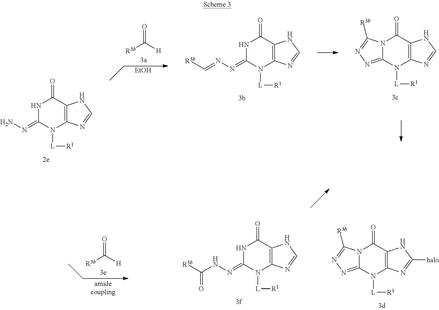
N1C(=NN=C[R3b])N([L][R1])C2=C(C1=O)NC=N2.[R3b]C([H])=O.[EtOH].N12C(=NN=C1[R3b])N([L][R1])C1=C(C2=O)NC=N1.N1C(=NN)N([L][R1])C2=C(C1=O)NC=N2.[R3b]C([H])=O.N1C(=NNC([R3b])=O)N([L][R1])C2=C(C1=O)NC=N2.N12C(=NN=C1[R3b])N([L][R1])C1=C(C2=O)NC([halo])=N1
